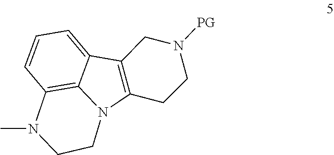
C1=CC2=C3C(=C1)C1=C(N3CCN2C)CCN([PG])C1
